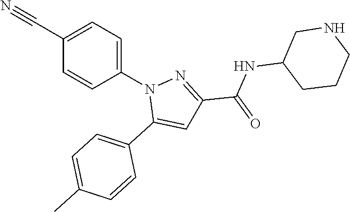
C1(C#N)=CC=C(N2C(C3=CC=C(C)C=C3)=CC(C(NC3CCCNC3)=O)=N2)C=C1
